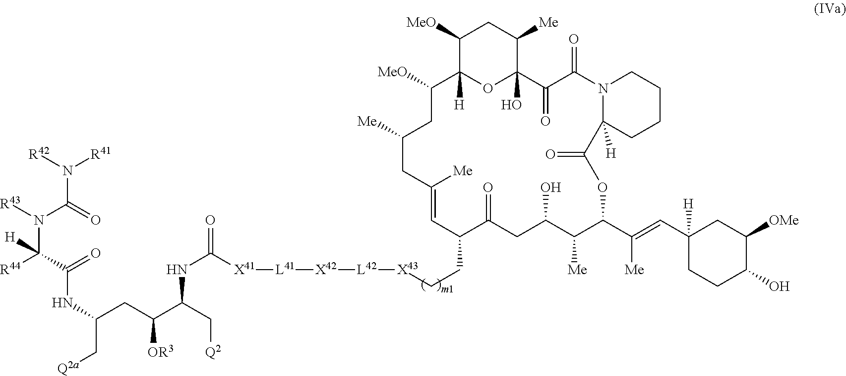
N(C([X41][L41][X42][L42][X43]CCC1C(=O)CC(O)C([Me])C(C(=CC2([H])CCC(O)C([OMe])C2)[Me])OC(=O)C2([H])N(C(=O)C(=O)C3(O)OC([H])(C([MeO])CC([Me])CC([Me])=C1)C([MeO])CC3[Me])CCCC2)=O)C(C(CC(NC(C([R44])(N([R43])C(=O)N([R42])[R41])[H])=O)C[Q2a])[OR3])C[Q2]
